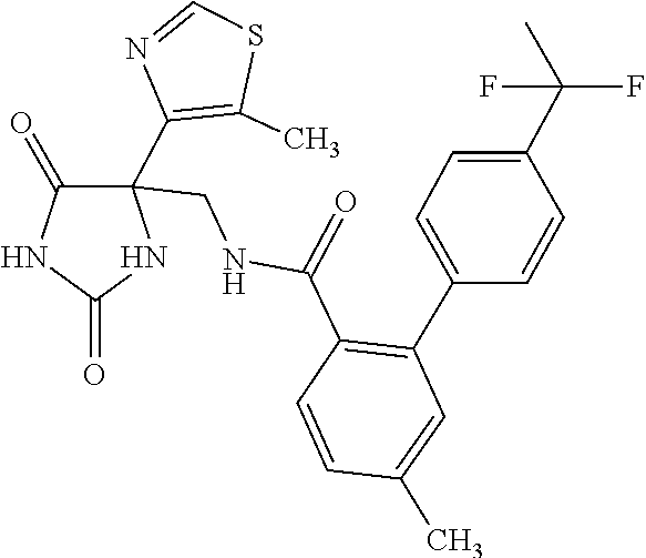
N1=CSC(C)=C1C1(CNC(C2=C(C3=CC=C(C(F)(F)C)C=C3)C=C(C)C=C2)=O)C(=O)NC(=O)N1
